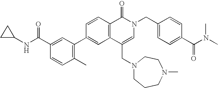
C1=CC(C2=C(C)C=CC(C(NC3CC3)=O)=C2)=CC2=C1C(=O)N(CC1=CC=C(C(=O)N(C)C)C=C1)C=C2CN1CCCN(C)CC1
